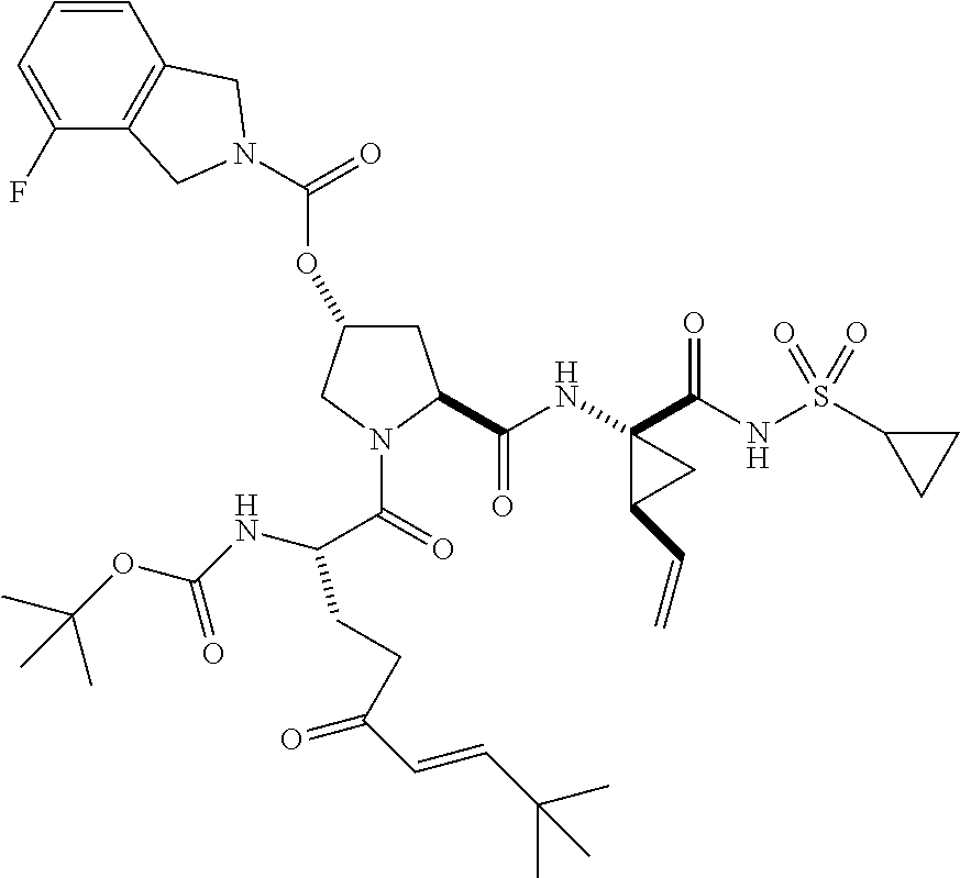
O(C1CC(C(NC2(C(NS(C3CC3)(=O)=O)=O)C(C=C)C2)=O)N(C(=O)C(NC(OC(C)(C)C)=O)CCC(C=CC(C)(C)C)=O)C1)C(=O)N1CC2=C(C=CC=C2F)C1
